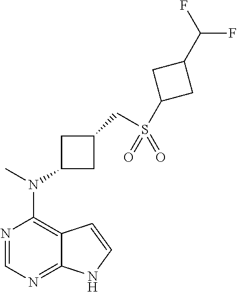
N1=CN=C2C(=C1N(C)C1CC(CS(C3CC(C(F)F)C3)(=O)=O)C1)C=CN2
